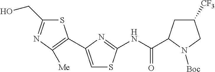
N(C(=O)C1CC([CF3])CN1[Boc])C1=NC(C2=C([Me])N=C(CO)S2)=CS1
